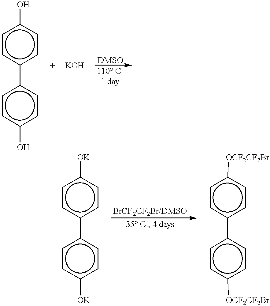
c1c(O)ccc(-c2ccc(O)cc2)c1.c1c([OK])ccc(-c2ccc([OK])cc2)c1.c1cc(-c2ccc([OCF2CF2Br])cc2)ccc1[OCF2CF2Br]
